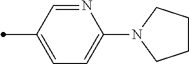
N1=CC(C)=CC=C1N1CCCC1
